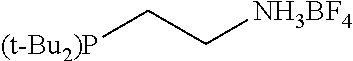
[(t-Bu2)P]CC[NH3BF4]
